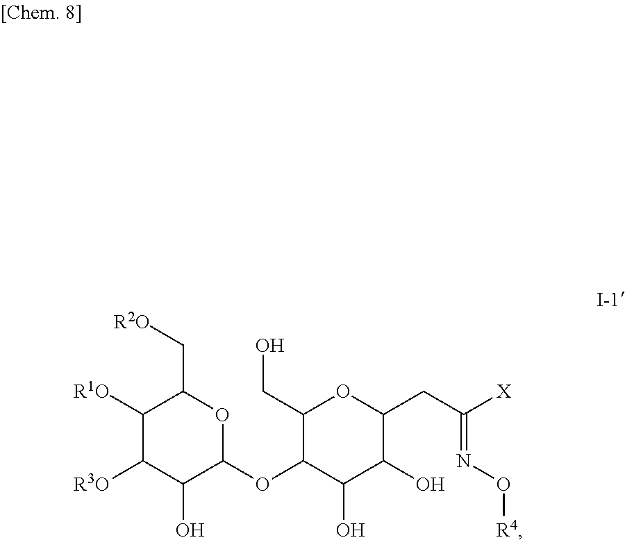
O(C1C(O)C(O)C(CC([X])=NO[R4])OC1CO)C1C(O)C([R3O])C([R1O])C(C[R2O])O1
